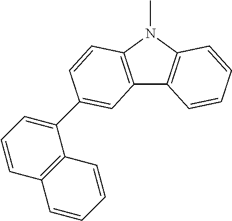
C12=C(N(C)C3=C1C=CC=C3)C=CC(C1=CC=CC3=C1C=CC=C3)=C2
